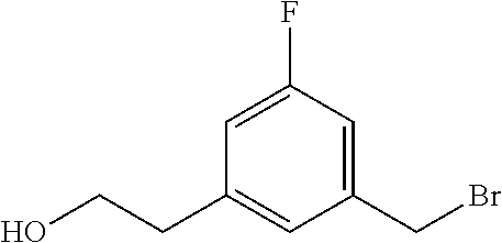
C1(F)=CC(CCO)=CC(CBr)=C1
